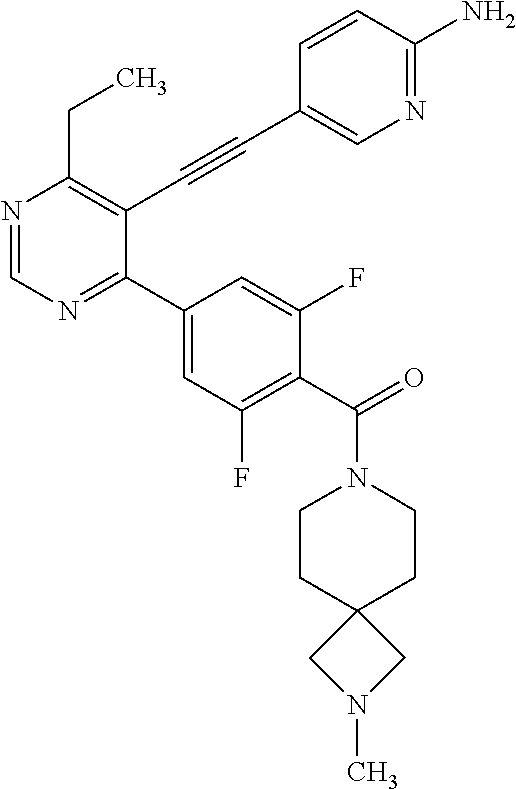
N1=CN=C(C2=CC(F)=C(C(=O)N3CCC4(CC3)CN(C)C4)C(F)=C2)C(C#CC2=CN=C(N)C=C2)=C1CC
